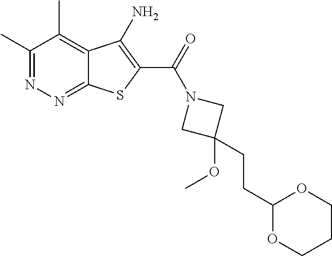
C1(C)=NN=C2C(=C1C)C(N)=C(C(=O)N1CC(CCC3OCCCO3)(OC)C1)S2
